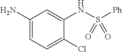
NC1=CC=C(Cl)C(NS([Ph])(=O)=O)=C1
